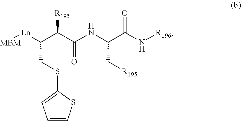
[MBM][Ln]C(C(C(NC(C(N[R196])=O)C[R195])=O)[R195])CSC1=CC=CS1
